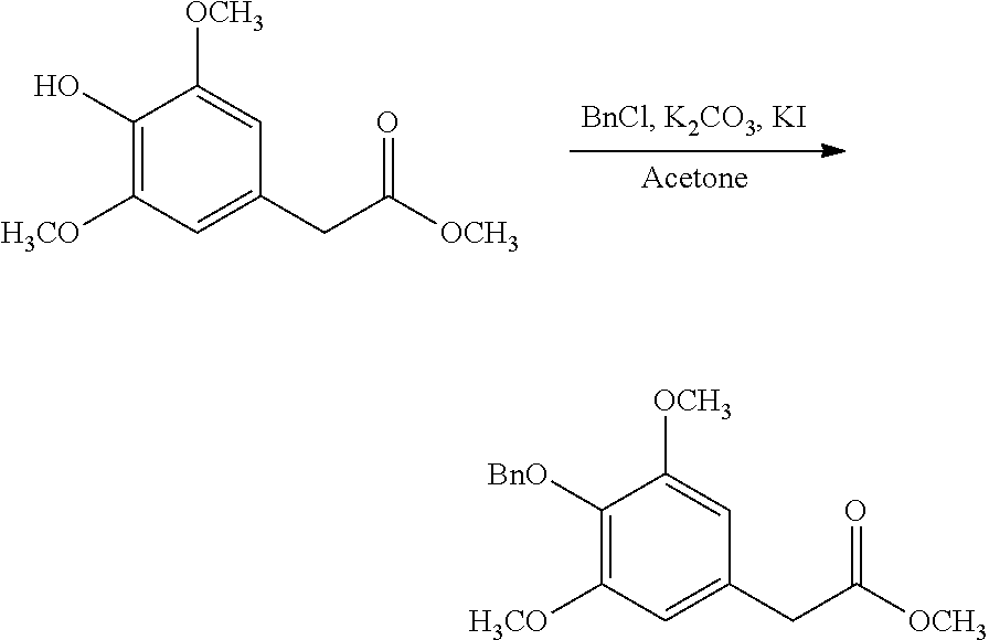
C1(O)=C([H3CO])C=C(CC([OCH3])=O)C=C1[OCH3].C1([BnO])=C([H3CO])C=C(CC([OCH3])=O)C=C1[OCH3]
